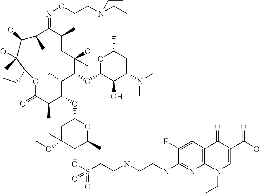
C1C(OC)(C)C(OS(CCNCCNC2=NC3=C(C=C2F)C(=O)C(C(O)=O)=CN3CC)(=O)=O)C(C)OC1OC1C(C)C(=O)OC(CC)C(C)(O)C(O)C(C)C(=NOCCN(CC)CC)C(C)CC(C)(O)C(OC2C(O)C(N(C)C)CC(C)O2)C1C
